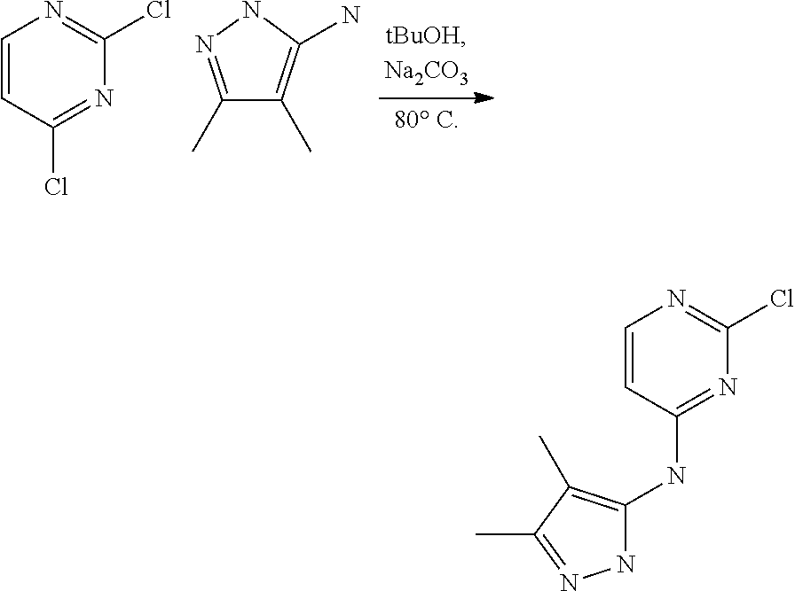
C1=CC(Cl)=NC(Cl)=N1.N1N=C(C)C(C)=C1N.C1=CC(NC2=C(C)C(C)=NN2)=NC(Cl)=N1
